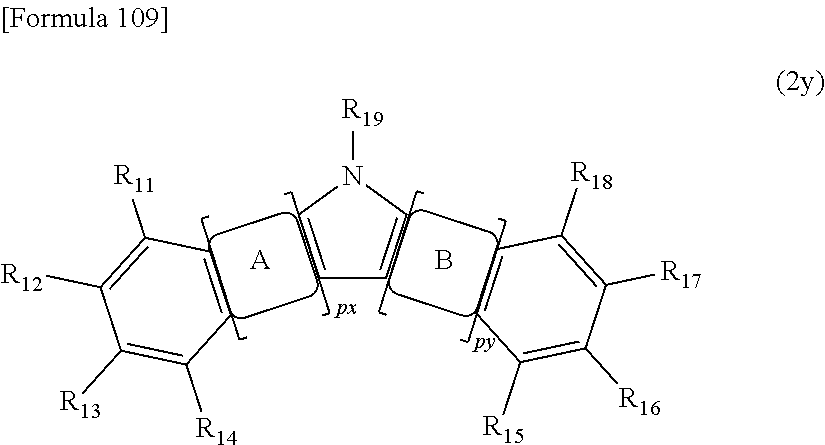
C1=CN([R19])C=C1.C1([R15])=C([R16])C([R17])=C([R18])C=C1.C1([R14])=C([R13])C([R12])=C([R11])C=C1.[A].B
